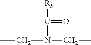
[Rb]C(=O)N(CC)CC
